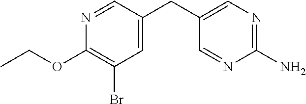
O(C1=C(Br)C=C(CC2=CN=C(N)N=C2)C=N1)CC
